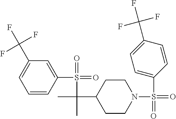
C1=CC(S(=O)(=O)C(C)(C2CCN(S(=O)(=O)C3=CC=C(C(F)(F)F)C=C3)CC2)C)=CC(C(F)(F)F)=C1
